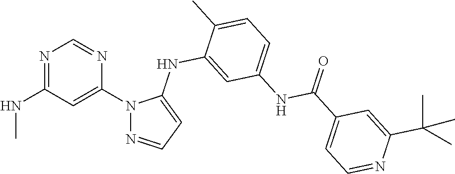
N1=C(NC)C=C(N2N=CC=C2NC2=CC(NC(C3=CC=NC(C(C)(C)C)=C3)=O)=CC=C2C)N=C1
